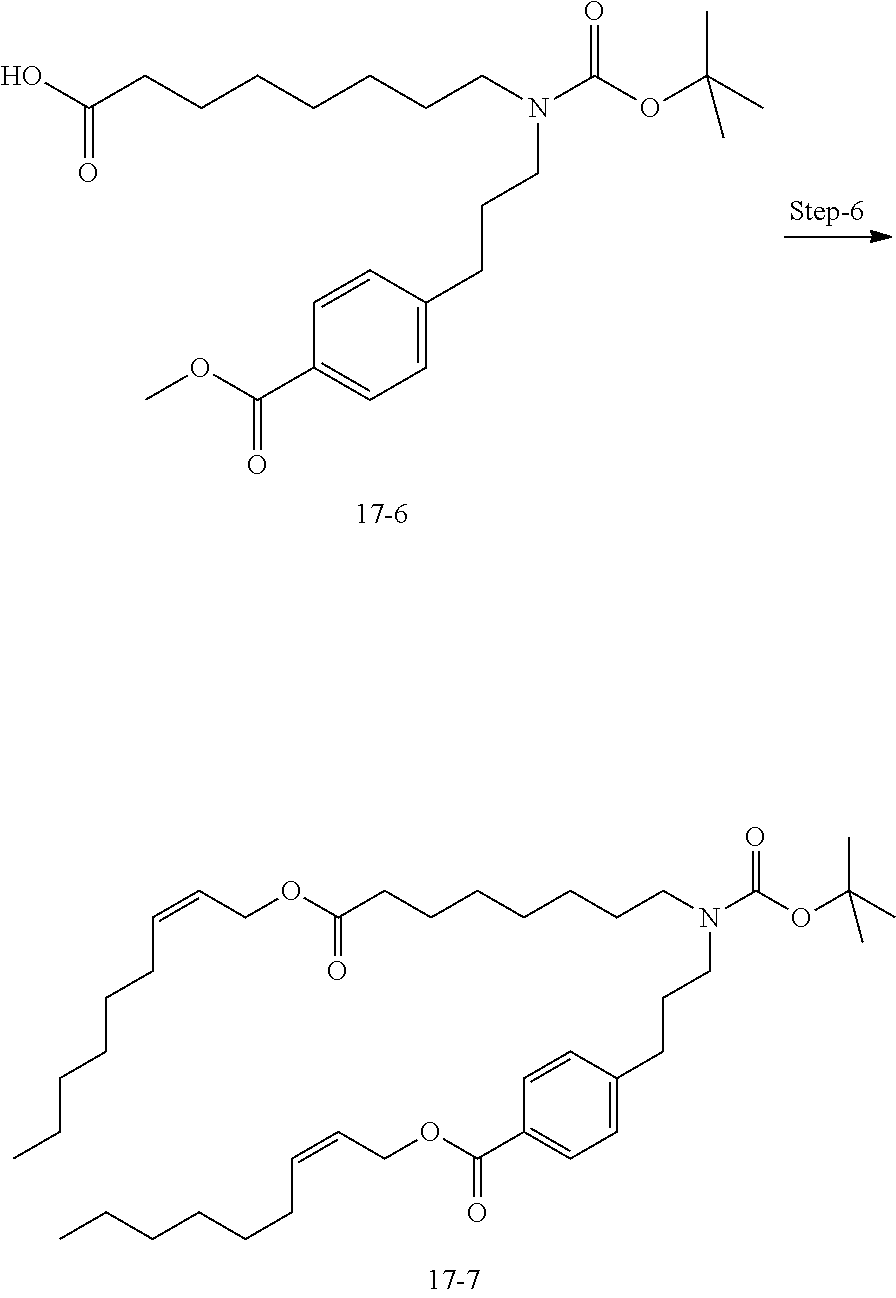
OC(CCCCCCCN(CCCC1=CC=C(C(OC)=O)C=C1)C(OC(C)(C)C)=O)=O.N(CCCCCCCC(OCC=CCCCCCC)=O)(C(OC(C)(C)C)=O)CCCC1=CC=C(C(OCC=CCCCCCC)=O)C=C1
